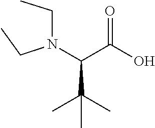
N(C(C(=O)O)C(C)(C)C)(CC)CC
